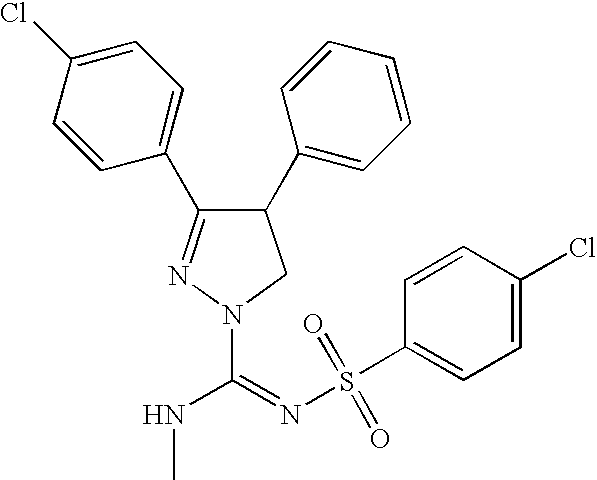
C1(C2=NN(C(NC)=NS(=O)(=O)C3=CC=C(Cl)C=C3)CC2C2=CC=CC=C2)=CC=C(Cl)C=C1
